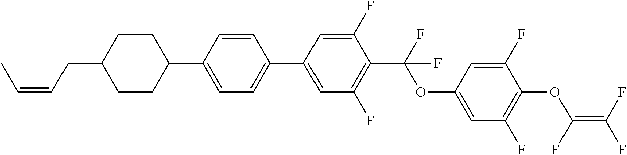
C1(C2=CC(F)=C(C(OC3=CC(F)=C(OC(=C(F)F)F)C(F)=C3)(F)F)C(F)=C2)=CC=C(C2CCC(CC=CC)CC2)C=C1
